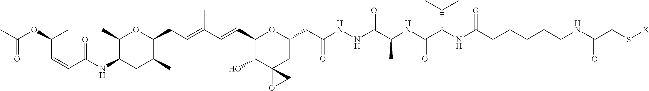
C1(C)C(NC(C=CC(OC(C)=O)C)=O)CC(C)C(CC=C(C=CC2C(O)C3(CC(CC(NNC(C(NC(C(NC(CCCCCNC(CS[X])=O)=O)C(C)C)=O)C)=O)=O)O2)OC3)C)O1
